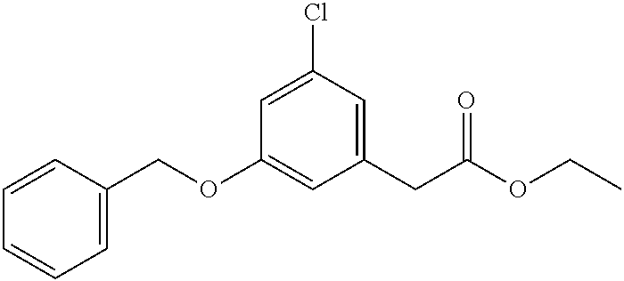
C1=C(Cl)C=C(CC(OCC)=O)C=C1OCC1=CC=CC=C1
